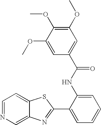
C12=CN=CC=C1SC(C1=CC=CC=C1NC(=O)C1=CC(OC)=C(OC)C(OC)=C1)=N2
